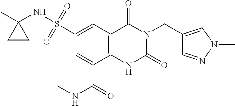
C(N1C(=O)NC2=C(C1=O)C=C(S(=O)(=O)NC1(C)CC1)C=C2C(NC)=O)C1=CN(C)N=C1
